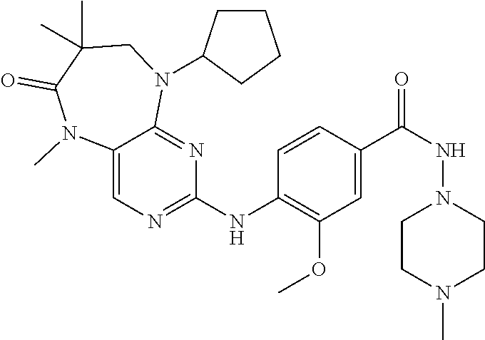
C12=CN=C(NC3=C(OC)C=C(C(NN4CCN(C)CC4)=O)C=C3)N=C1N(C1CCCC1)CC(C)(C)C(=O)N2C
